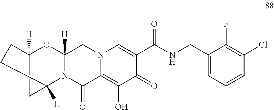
C12([H])OC3([H])N(C(=O)C4=C(O)C(=O)C(C(NCC5=CC=CC(Cl)=C5F)=O)=CN4C3)C([H])(C1)CC2
